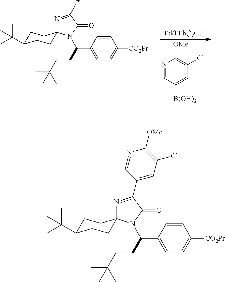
C1C(C(C)(C)C)CCC2(C1)N=C(Cl)C(=O)N2C(C1=CC=C([CO2Pr])C=C1)CCC(C)(C)C.[Pd(PPh3)2Cl].N1=CC([B(OH)2])=CC(Cl)=C1[OMe].C1C(C(C)(C)C)CCC2(C1)N=C(C1=CC(Cl)=C([OMe])N=C1)C(=O)N2C(C1=CC=C([CO2Pr])C=C1)CCC(C)(C)C
